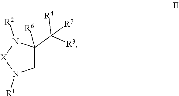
C1C(C([R3])([R4])[R7])([R6])N([R2])[X]N1[R1]
